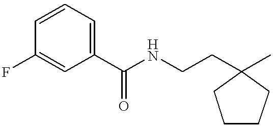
C1CCC(CCNC(C2=CC=CC(F)=C2)=O)(C)C1
